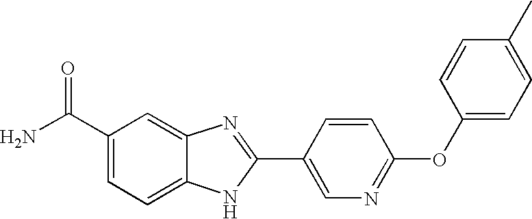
C1(C(N)=O)=CC=C2C(=C1)N=C(C1=CN=C(OC3=CC=C(C)C=C3)C=C1)N2
